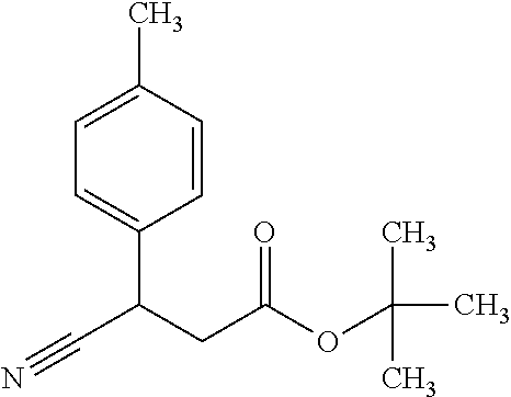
C1=C(C)C=CC(C(CC(OC(C)(C)C)=O)C#N)=C1
